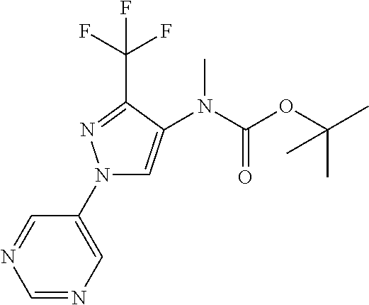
C1=NC=C(N2C=C(N(C(OC(C)(C)C)=O)C)C(C(F)(F)F)=N2)C=N1
